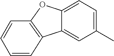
C1(C)=CC=C2C(=C1)C1=C(O2)C=CC=C1
